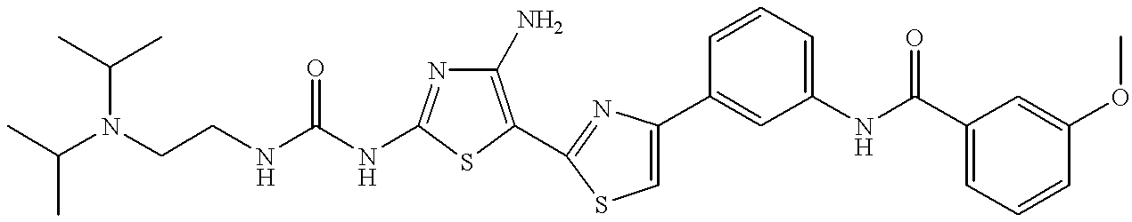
C(NC1=NC(N)=C(C2=NC(C3=CC(NC(C4=CC=CC(OC)=C4)=O)=CC=C3)=CS2)S1)(NCCN(C(C)C)C(C)C)=O
